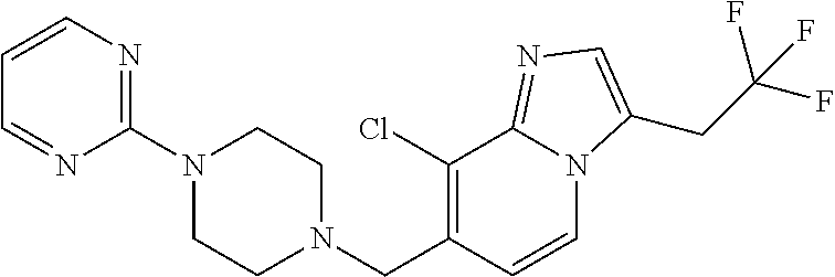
C1=CN=C(N2CCN(CC3=C(Cl)C4=NC=C(CC(F)(F)F)N4C=C3)CC2)N=C1
